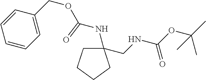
C(OCC1=CC=CC=C1)(NC1(CNC(OC(C)(C)C)=O)CCCC1)=O
